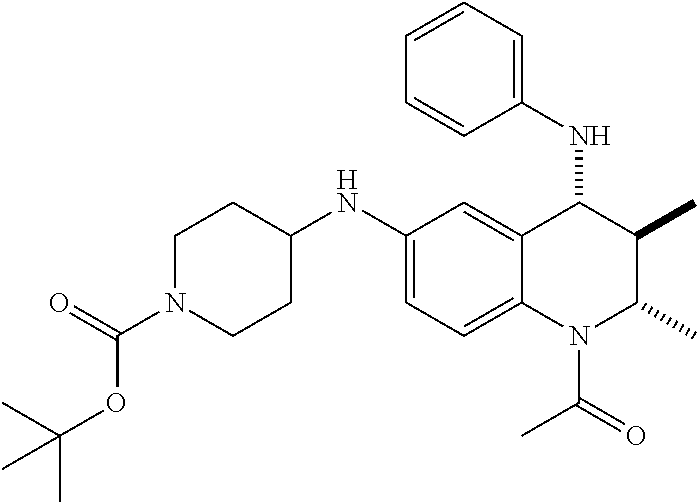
C1(NC2CCN(C(=O)OC(C)(C)C)CC2)=CC=C2C(=C1)C(NC1=CC=CC=C1)C(C)C(C)N2C(=O)C
